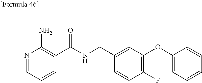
N1=CC=CC(C(NCC2=CC(OC3=CC=CC=C3)=C(F)C=C2)=O)=C1N
